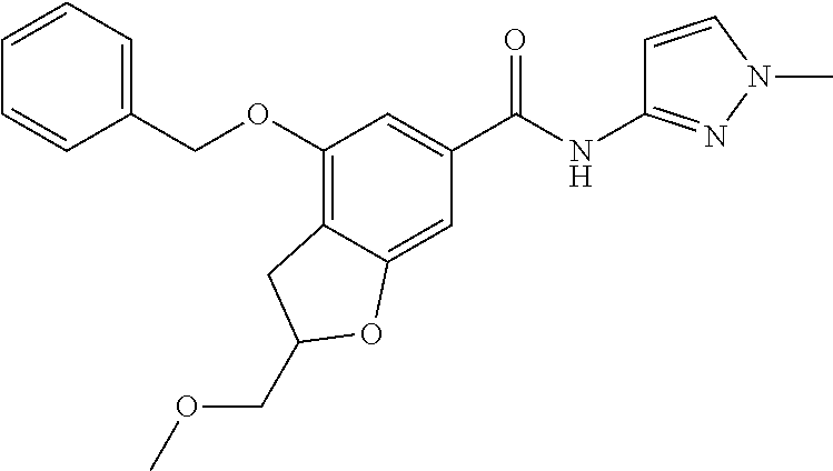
C1(OCC2=CC=CC=C2)=C2C(=CC(C(NC3=NN(C)C=C3)=O)=C1)OC(COC)C2
